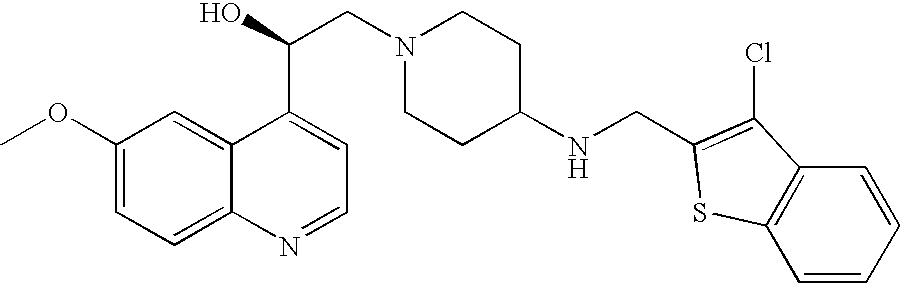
C1(OC)=CC=C2C(=C1)C(C(CN1CCC(NCC3=C(Cl)C4=C(C=CC=C4)S3)CC1)O)=CC=N2
